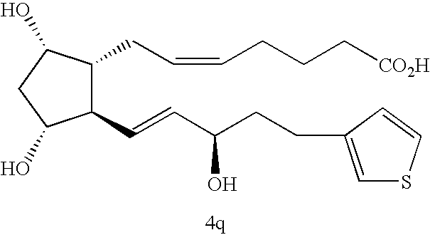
C1(C=CC(CCC2=CSC=C2)O)C(CC=CCCC[CO2H])C(O)CC1O
